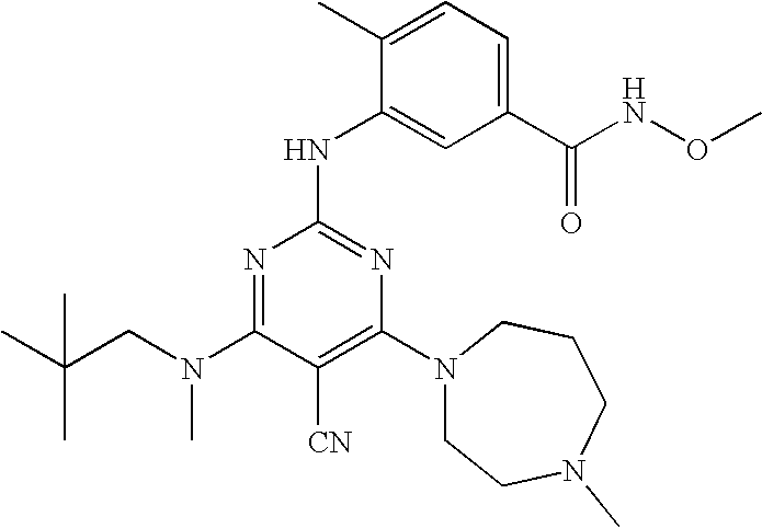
N1=C(N(CC(C)(C)C)C)C([CN])=C(N2CCN(C)CCC2)N=C1NC1=CC(C(NOC)=O)=CC=C1C
